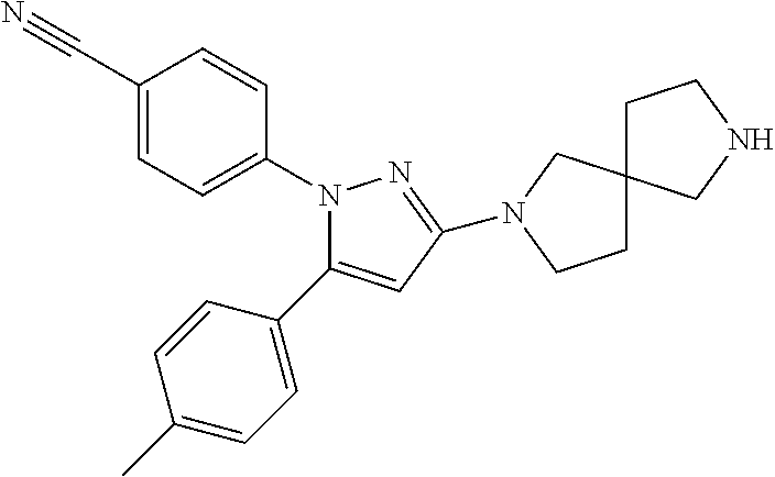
N1(C2=CC=C(C#N)C=C2)C(C2=CC=C(C)C=C2)=CC(N2CC3(CC2)CCNC3)=N1
